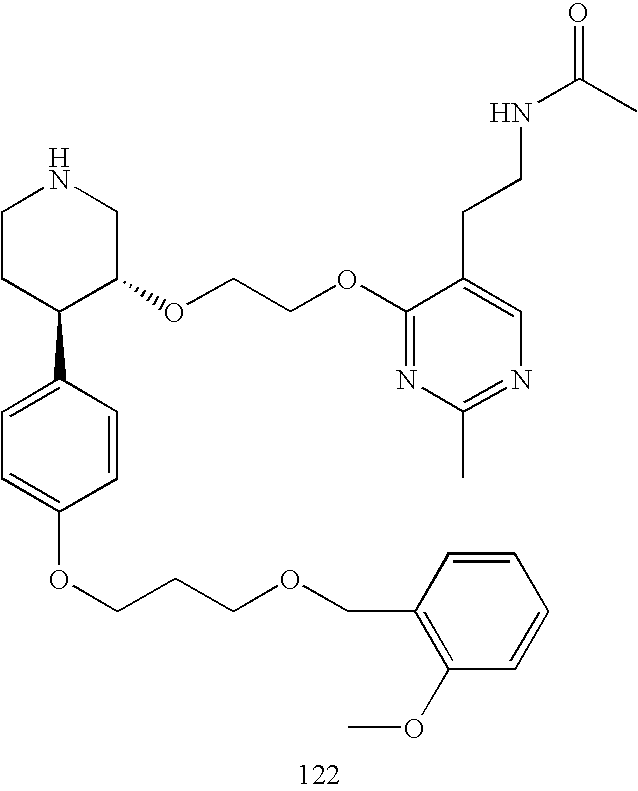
C1CC(C2=CC=C(OCCCOCC3=C(OC)C=CC=C3)C=C2)C(OCCOC2=NC(C)=NC=C2CCNC(=O)C)CN1
